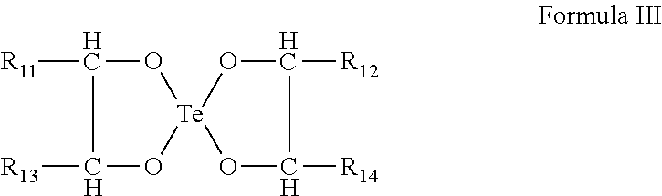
O1C([R11])C([R13])O[Te]12OC([R12])C([R14])O2
